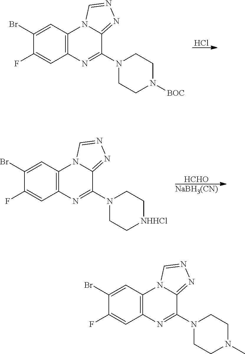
[HCHO].[NaBH3(CN)].C1(Br)=CC2=C(C=C1F)N=C(N1CC[NHHCl]CC1)C1=NN=CN21.Cl.C1(Br)=CC2=C(C=C1F)N=C(N1CCN([BOC])CC1)C1=NN=CN21.C1(Br)=CC2=C(C=C1F)N=C(N1CCN(C)CC1)C1=NN=CN21
